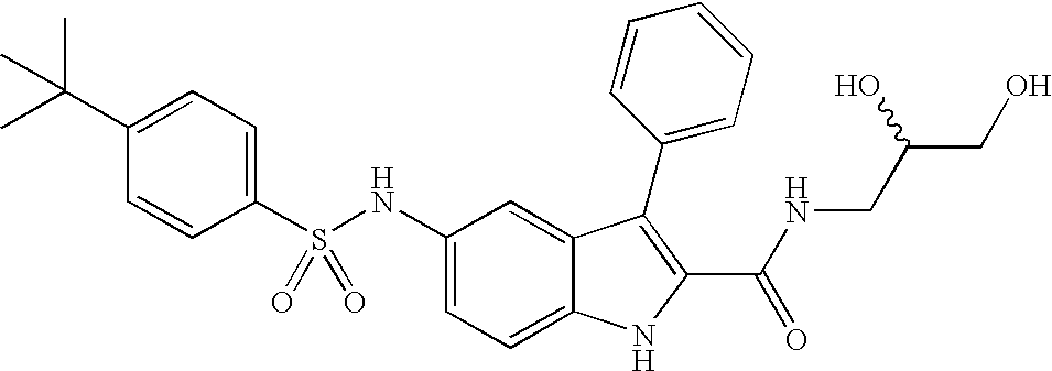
C1(C(C)(C)C)=CC=C(S(NC2=CC=C3C(=C2)C(C2=CC=CC=C2)=C(C(NCC(CO)O)=O)N3)(=O)=O)C=C1
